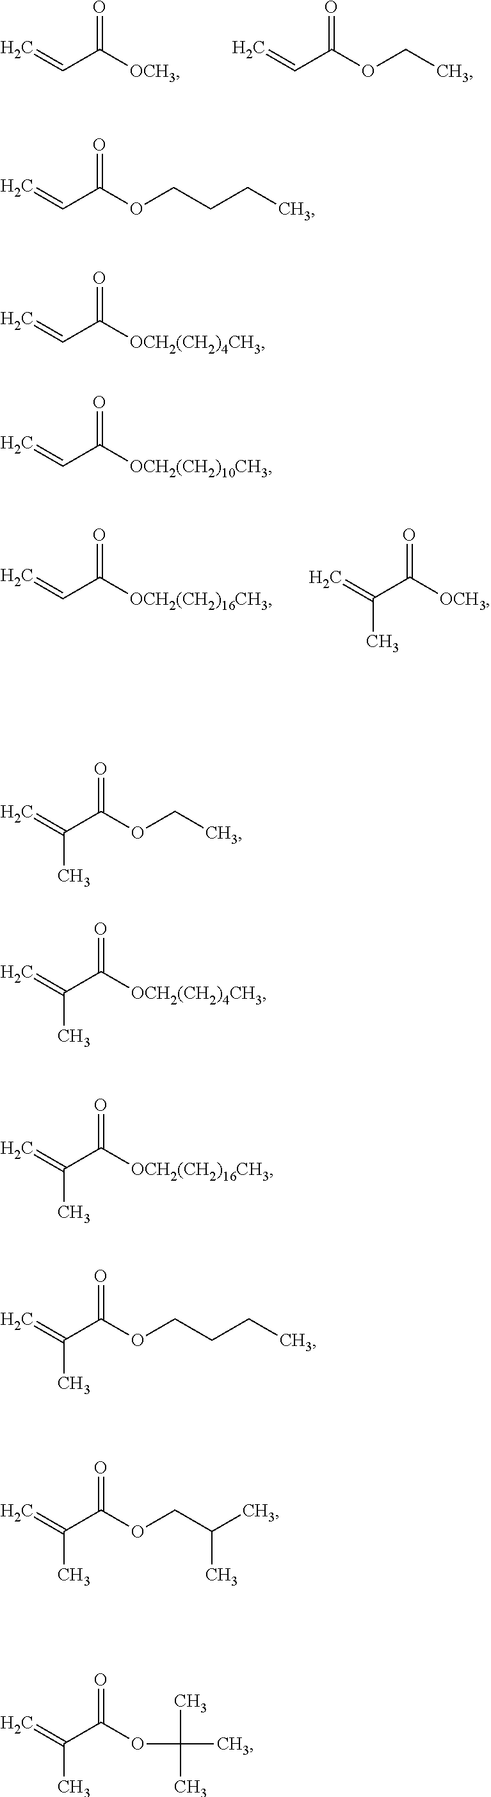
C=CC([OCH3])=O.C=CC(OCC)=O.C=CC([OCH2(CH2)16CH3])=O.C=C(C([OCH3])=O)C.C=CC(OCCCC)=O.C=CC([OCH2(CH2)4CH3])=O.C=CC([OCH2(CH2)10CH3])=O.C=C(C(OCC)=O)C.C=C(C([OCH2(CH2)4CH3])=O)C.C=C(C([OCH2(CH2)16CH3])=O)C.C=C(C(OCCCC)=O)C.C=C(C(OCC(C)C)=O)C.C=C(C(OC(C)(C)C)=O)C
